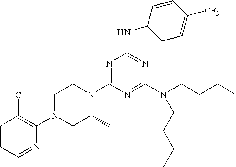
C1=CC=NC(N2CC(C)N(C3=NC(NC4=CC=C([CF3])C=C4)=NC(N(CCCC)CCCC)=N3)CC2)=C1Cl
